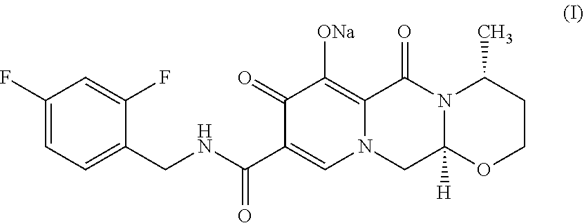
C1(F)=CC=C(CNC(C2=CN3C(=C([ONa])C2=O)C(=O)N2C([H])(C3)OCCC2C)=O)C(F)=C1
